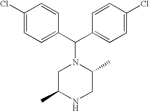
C1(C(C2=CC=C(Cl)C=C2)N2CC(C)NCC2C)=CC=C(Cl)C=C1
